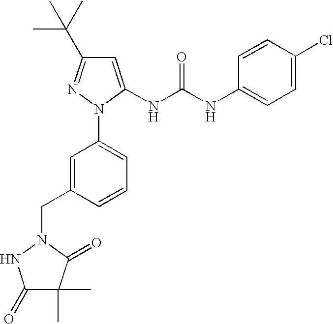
C1(=O)C(C)(C)C(=O)N(CC2=CC(N3N=C(C(C)(C)C)C=C3NC(NC3=CC=C(Cl)C=C3)=O)=CC=C2)N1
